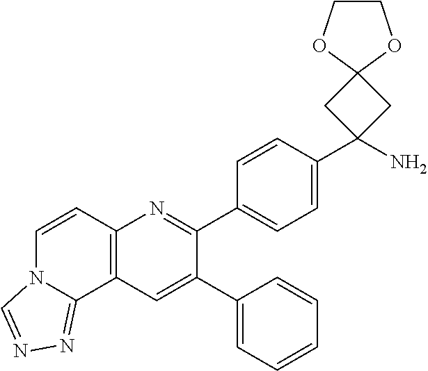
C1(C2=CC3=C(N=C2C2=CC=C(C4(N)CC5(C4)OCCO5)C=C2)C=CN2C3=NN=C2)=CC=CC=C1
